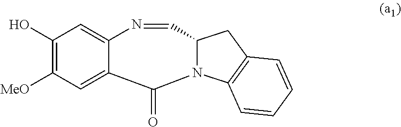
C1(O)=C([MeO])C=C2C(=C1)N=CC1N(C3=C(C1)C=CC=C3)C2=O
